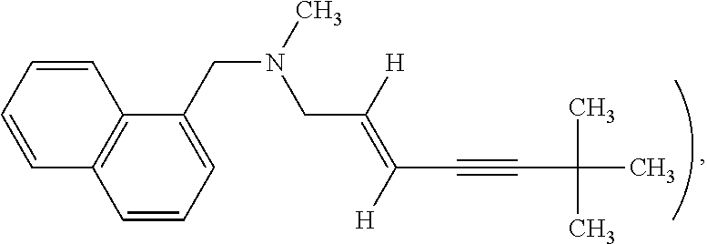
C12=C(C=CC=C1)C=CC=C2CN(CC([H])=C(C#CC(C)(C)C)[H])C
